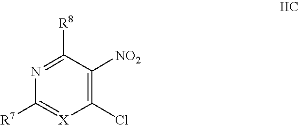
C1(Cl)=C([NO2])C([R8])=NC([R7])=[X]1
